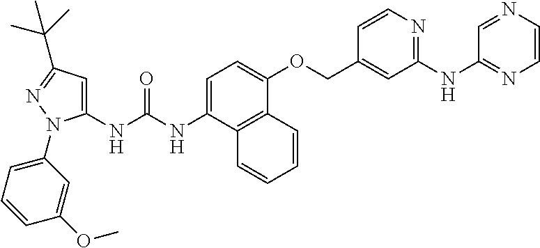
C1=C(NC(NC2=CC(C(C)(C)C)=NN2C2=CC=CC(OC)=C2)=O)C2=C(C(OCC3=CC(NC4=NC=CN=C4)=NC=C3)=C1)C=CC=C2
